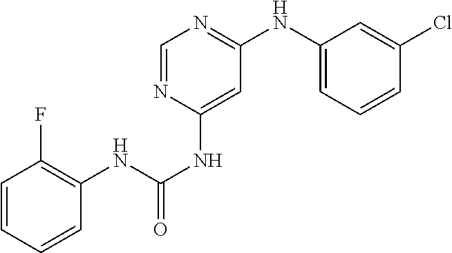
C1=CC=CC(NC(=O)NC2=CC(NC3=CC=CC(Cl)=C3)=NC=N2)=C1F
